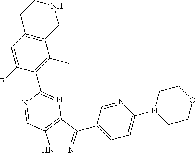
N1N=C(C2=CC=C(N3CCOCC3)N=C2)C2=C1C=NC(C1=C(C)C3=C(C=C1F)CCNC3)=N2
